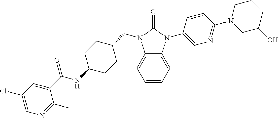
C1=CC=C2C(=C1)N(CC1CCC(NC(C3=CC(Cl)=CN=C3C)=O)CC1)C(=O)N2C1=CN=C(N2CC(O)CCC2)C=C1
